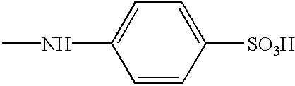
CNC1=CC=C([SO3H])C=C1
